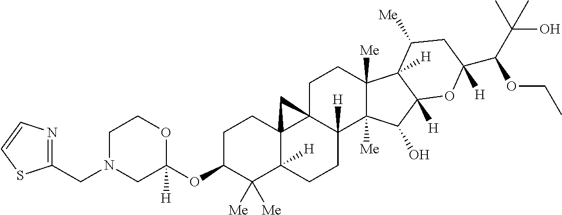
C1C(OC2([H])OCCN(CC3=NC=CS3)C2)C([Me])([Me])C2([H])C3(C1)C1(CCC4([Me])C([Me])(C(O)C5([H])C4([H])C([Me])CC(C(C(C)(C)O)OCC)([H])O5)C1([H])CC2)C3
